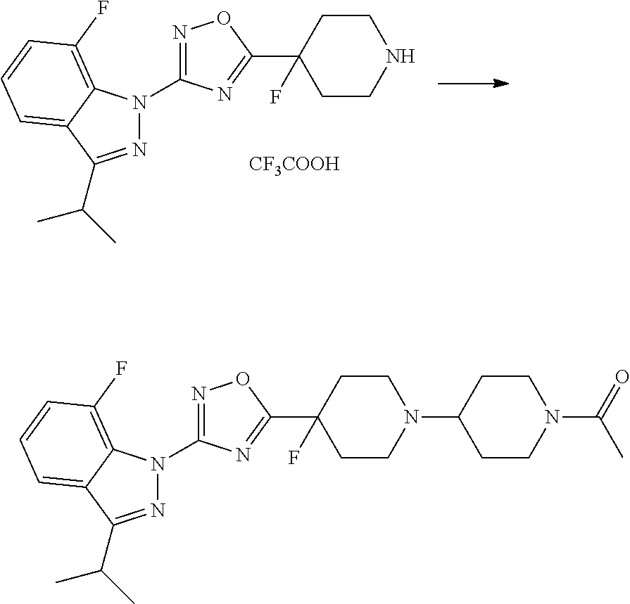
N1=C(C(C)C)C2=CC=CC(F)=C2N1C1=NOC(C2(F)CCNCC2)=N1.[CF3COOH].N1=C(C(C)C)C2=CC=CC(F)=C2N1C1=NOC(C2(F)CCN(C3CCN(C(=O)C)CC3)CC2)=N1
